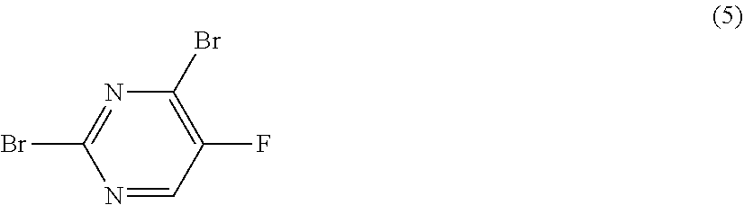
N1=C(Br)N=CC(F)=C1Br
